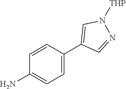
C1(C2=CC=C(N)C=C2)=CN([THP])N=C1
